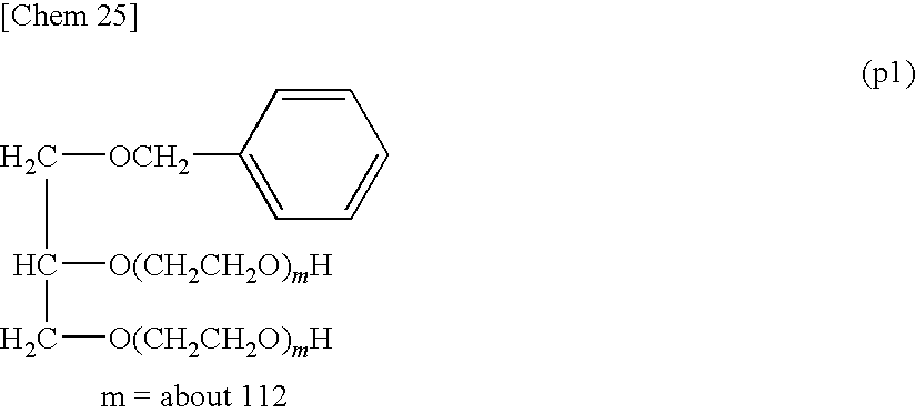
C([O(CH2CH2O)mH])C([O(CH2CH2O)mH])C[OCH2]C1=CC=CC=C1
